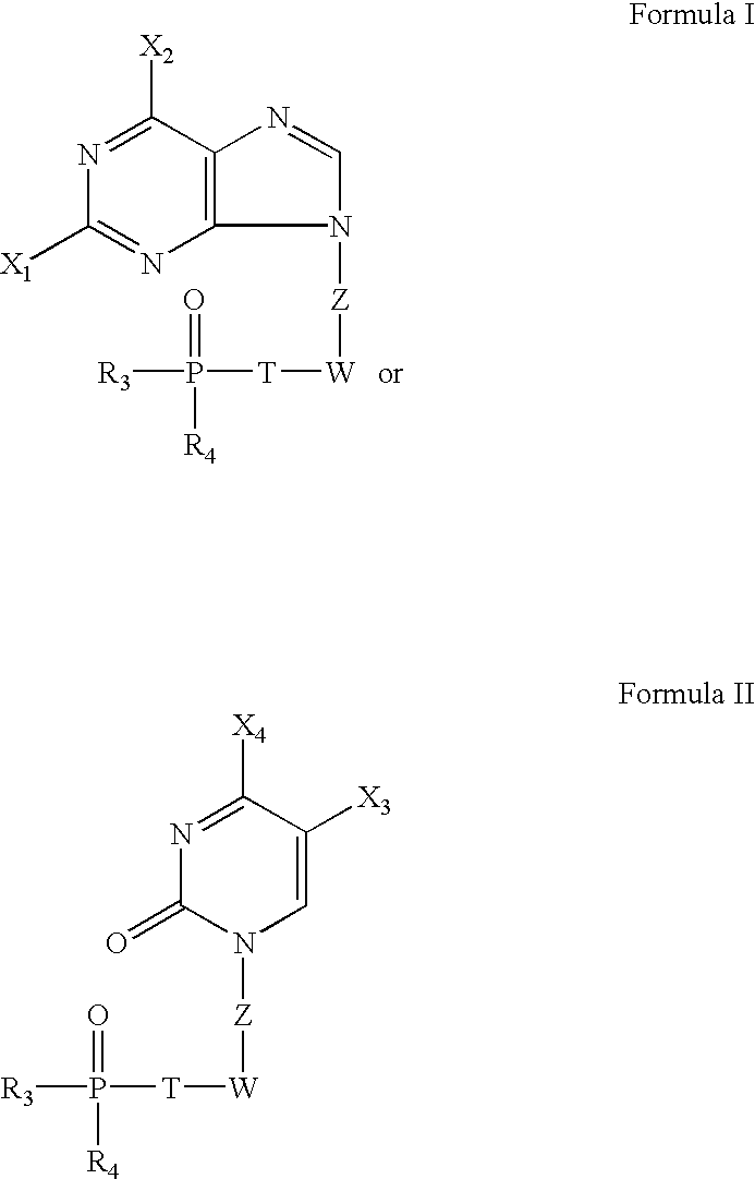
N1=C([X2])C2=C(N=C1[X1])N([Z][W][T]P([R3])(=O)[R4])C=N2.N1=C([X4])C([X3])=CN([Z][W][T]P([R3])(=O)[R4])C1=O
